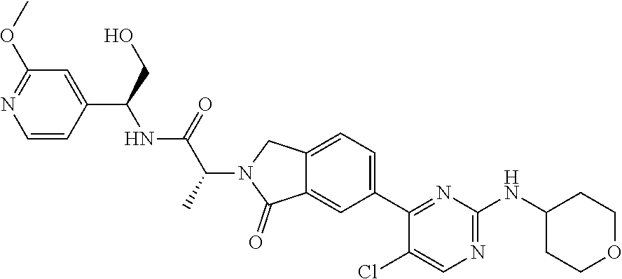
C12=CC(C3=NC(NC4CCOCC4)=NC=C3Cl)=CC=C1CN(C(C(NC(C1=CC(OC)=NC=C1)CO)=O)C)C2=O
